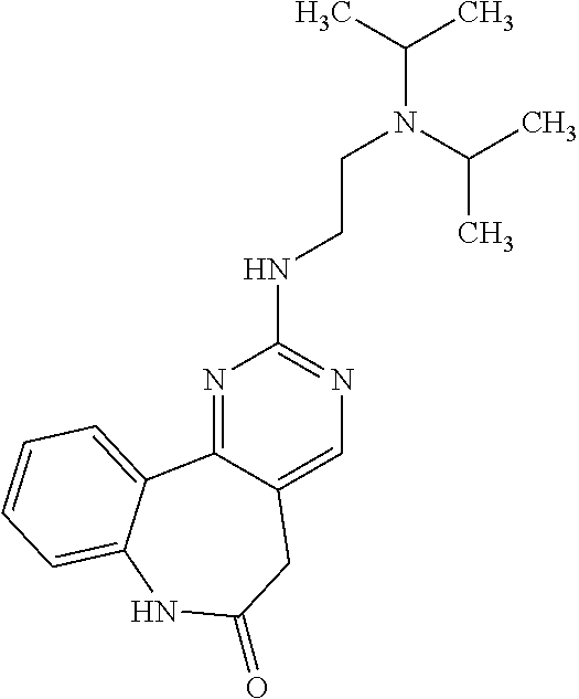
N1=C2C(=CN=C1NCCN(C(C)C)C(C)C)CC(=O)NC1=CC=CC=C21
